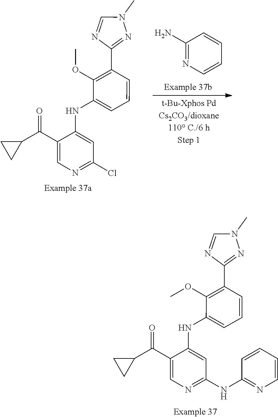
C1(C(C2=CN=C(NC3=NC=CC=C3)C=C2NC2=CC=CC(C3=NN(C)C=N3)=C2OC)=O)CC1.C1(C(C2=CN=C(Cl)C=C2NC2=CC=CC(C3=NN(C)C=N3)=C2OC)=O)CC1.C1(N)=NC=CC=C1
